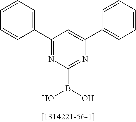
C1=CC=C(C2=NC(B(O)O)=NC(C3=CC=CC=C3)=C2)C=C1
